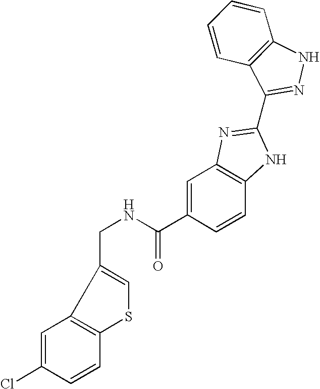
C(NC(C1=CC2=C(C=C1)NC(C1=NNC3=C1C=CC=C3)=N2)=O)C1=CSC2=C1C=C(Cl)C=C2
